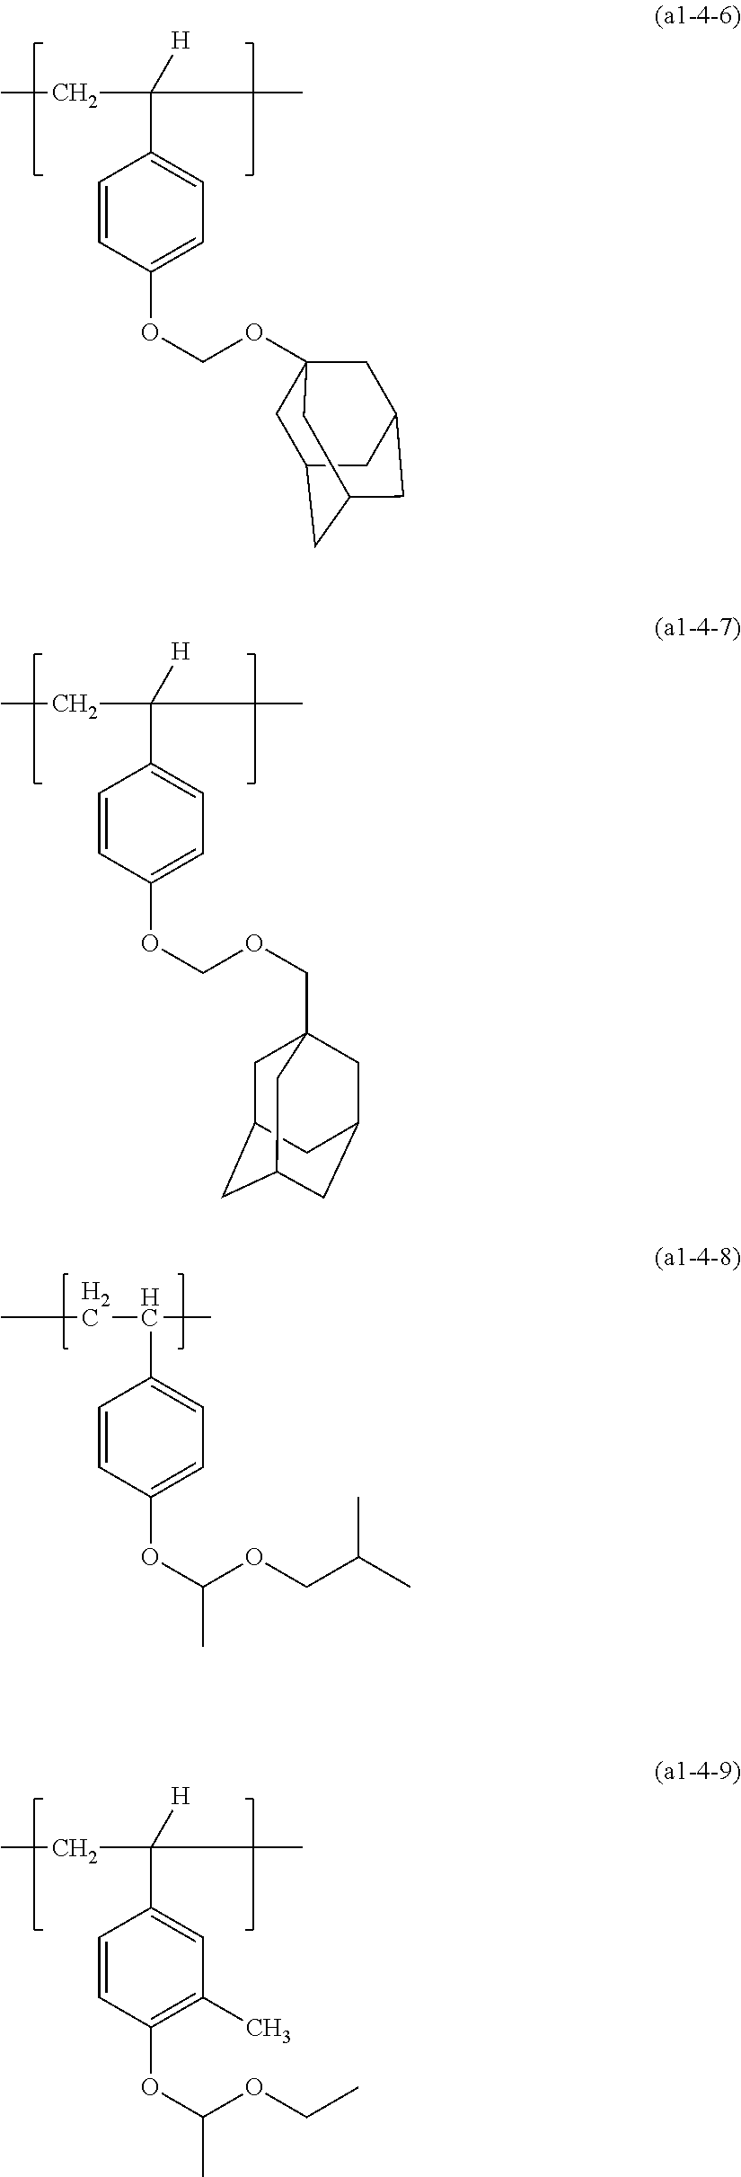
[H]C(C1=CC=C(OCOC23CC4CC(CC(C2)C4)C3)C=C1)(C)CC.[H]C(C1=CC=C(OCOCC23CC4CC(CC(C2)C4)C3)C=C1)(C)CC.C(C1=CC=C(OC(OCC(C)C)C)C=C1)(C)CC.[H]C(C1=CC(C)=C(OC(OCC)C)C=C1)(C)CC
